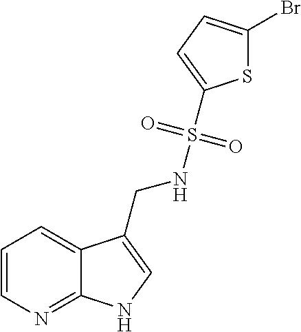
C1=CN=C2C(=C1)C(CNS(=O)(=O)C1=CC=C(Br)S1)=CN2
